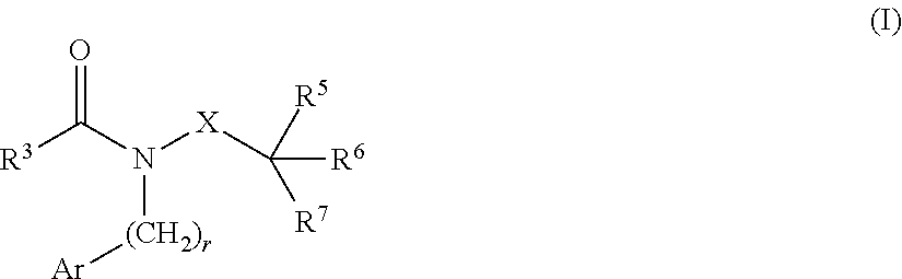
[R3]C(N([X]C([R6])([R5])[R7])[(CH2)r][Ar])=O
